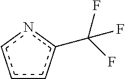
c1cc(C(F)(F)F)nc1
